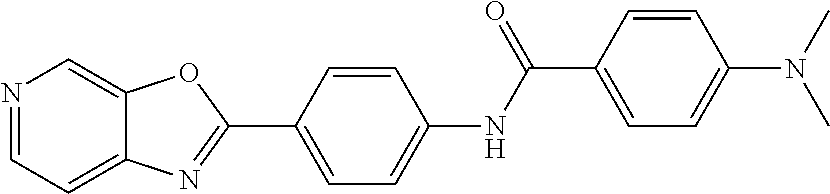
N1=CC=C2C(=C1)OC(C1=CC=C(NC(C3=CC=C(N(C)C)C=C3)=O)C=C1)=N2
